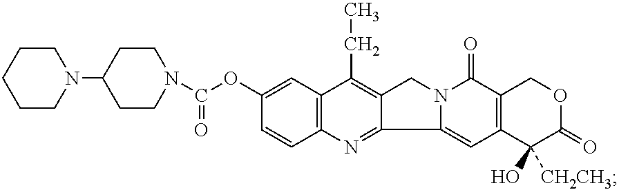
C1CCN(C2CCN(C(OC3=CC4=C(C=C3)N=C3C(=C4CC)CN4C3=CC3=C(C4=O)COC(=O)C3(O)[CH2CH3])=O)CC2)CC1
